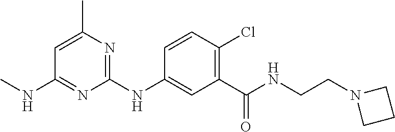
C1=CC(Cl)=C(C(NCCN2CCC2)=O)C=C1NC1=NC(C)=CC(NC)=N1
